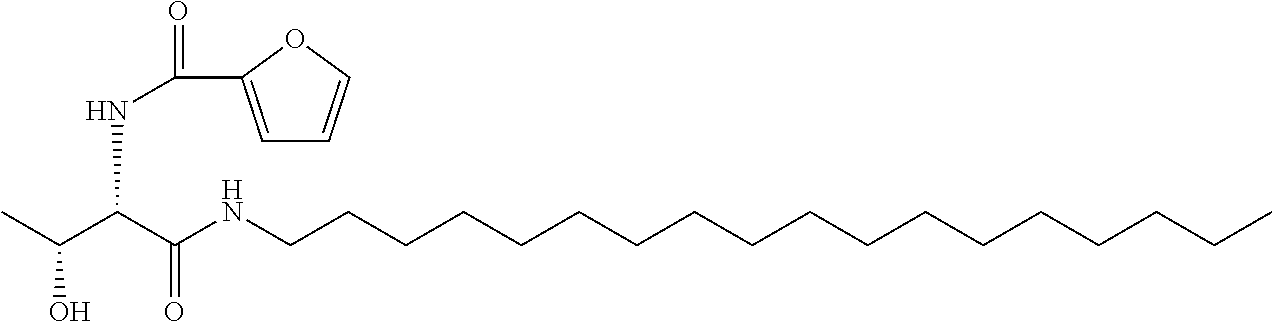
CC(C(C(NCCCCCCCCCCCCCCCCCC)=O)NC(=O)C1=CC=CO1)O
